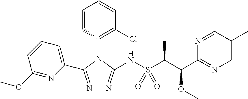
N1=C(C2=CC=CC(OC)=N2)N(C2=C(Cl)C=CC=C2)C(NS(C(C(C2=NC=C(C)C=N2)OC)C)(=O)=O)=N1
